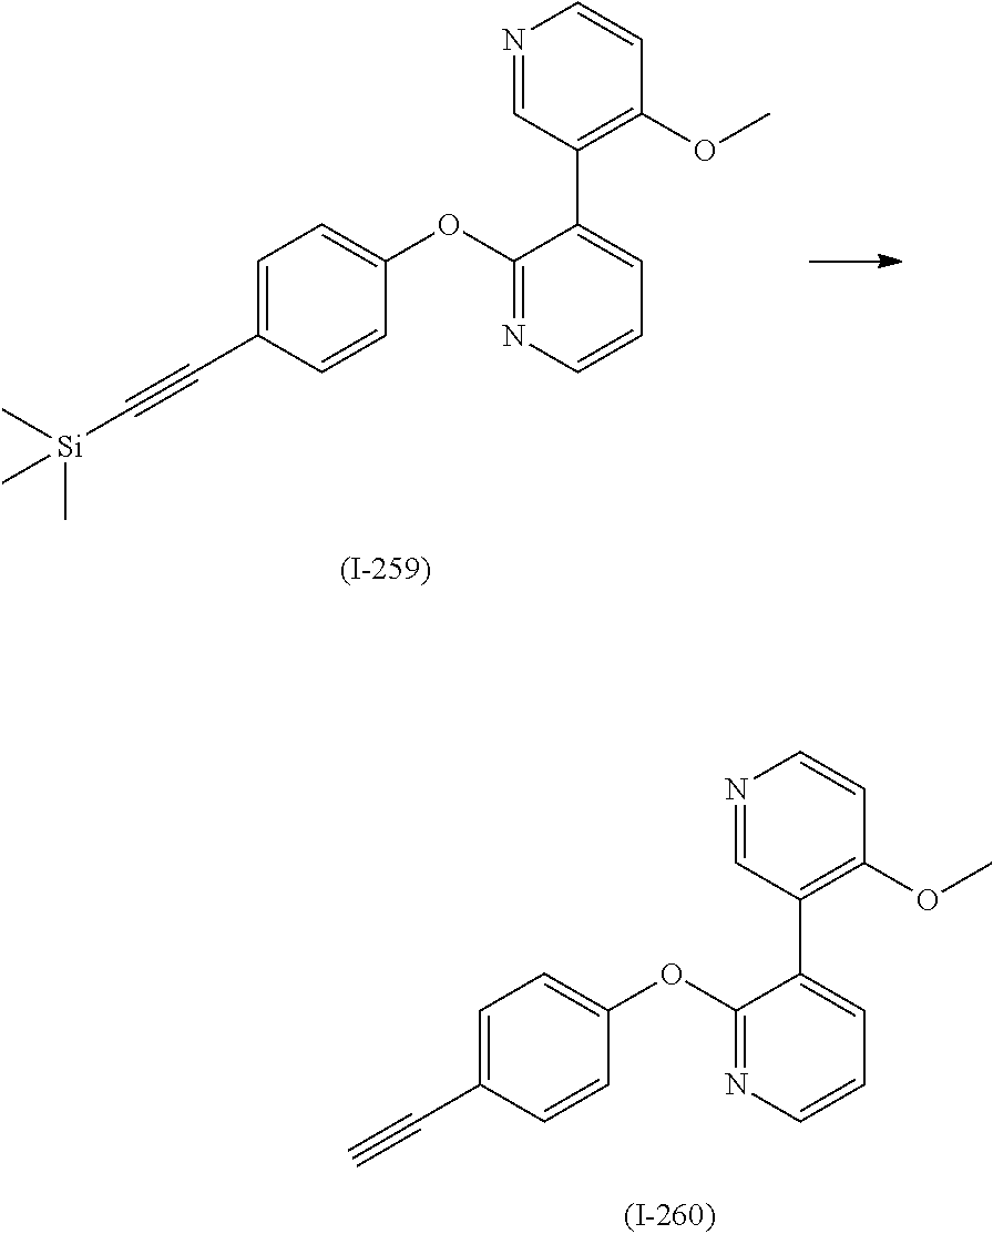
N1=CC(C2=CC=CN=C2OC2=CC=C(C#C)C=C2)=C(OC)C=C1.N1=CC(C2=CC=CN=C2OC2=CC=C(C#C[Si](C)(C)C)C=C2)=C(OC)C=C1
